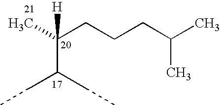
C(C(CC)CC)(C)([H])CCCC(C)C
